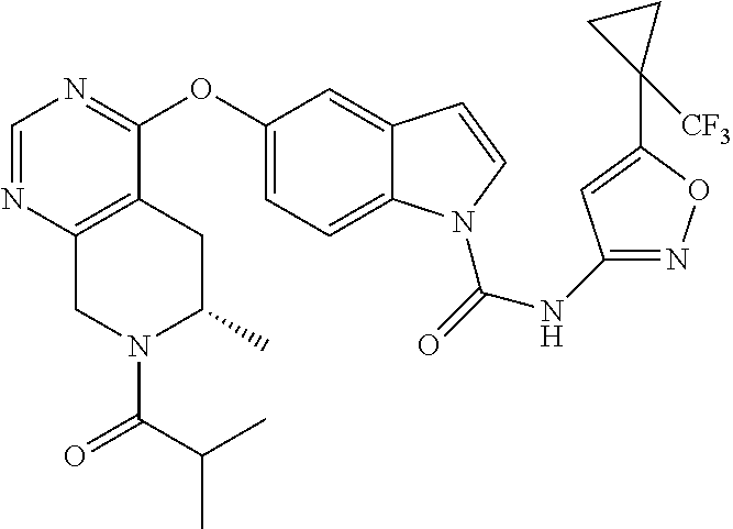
O(C1=CC=C2C(=C1)C=CN2C(=O)NC1=NOC(C2([CF3])CC2)=C1)C1=NC=NC2=C1CC(C)N(C(=O)C(C)C)C2
